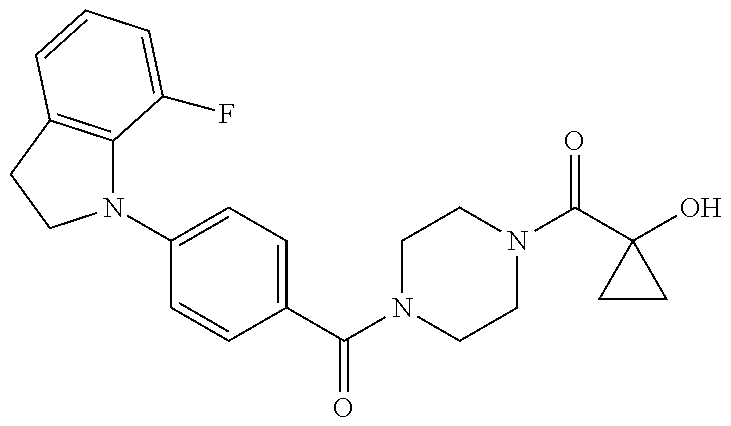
N1(C2=CC=C(C(=O)N3CCN(C(=O)C4(O)CC4)CC3)C=C2)C2=C(CC1)C=CC=C2F
